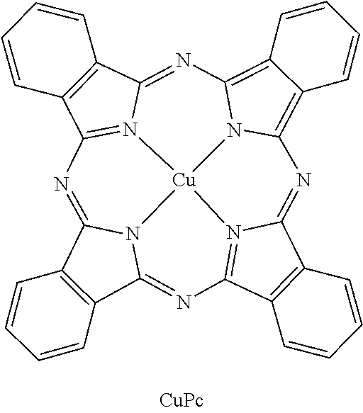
C12=C(C3=NC4=N5C(=NC6=C7C(=C8N6[Cu]56N3C1=NC1=N6C(=N8)C3=C1C=CC=C3)C=CC=C7)C1=C4C=CC=C1)C=CC=C2
